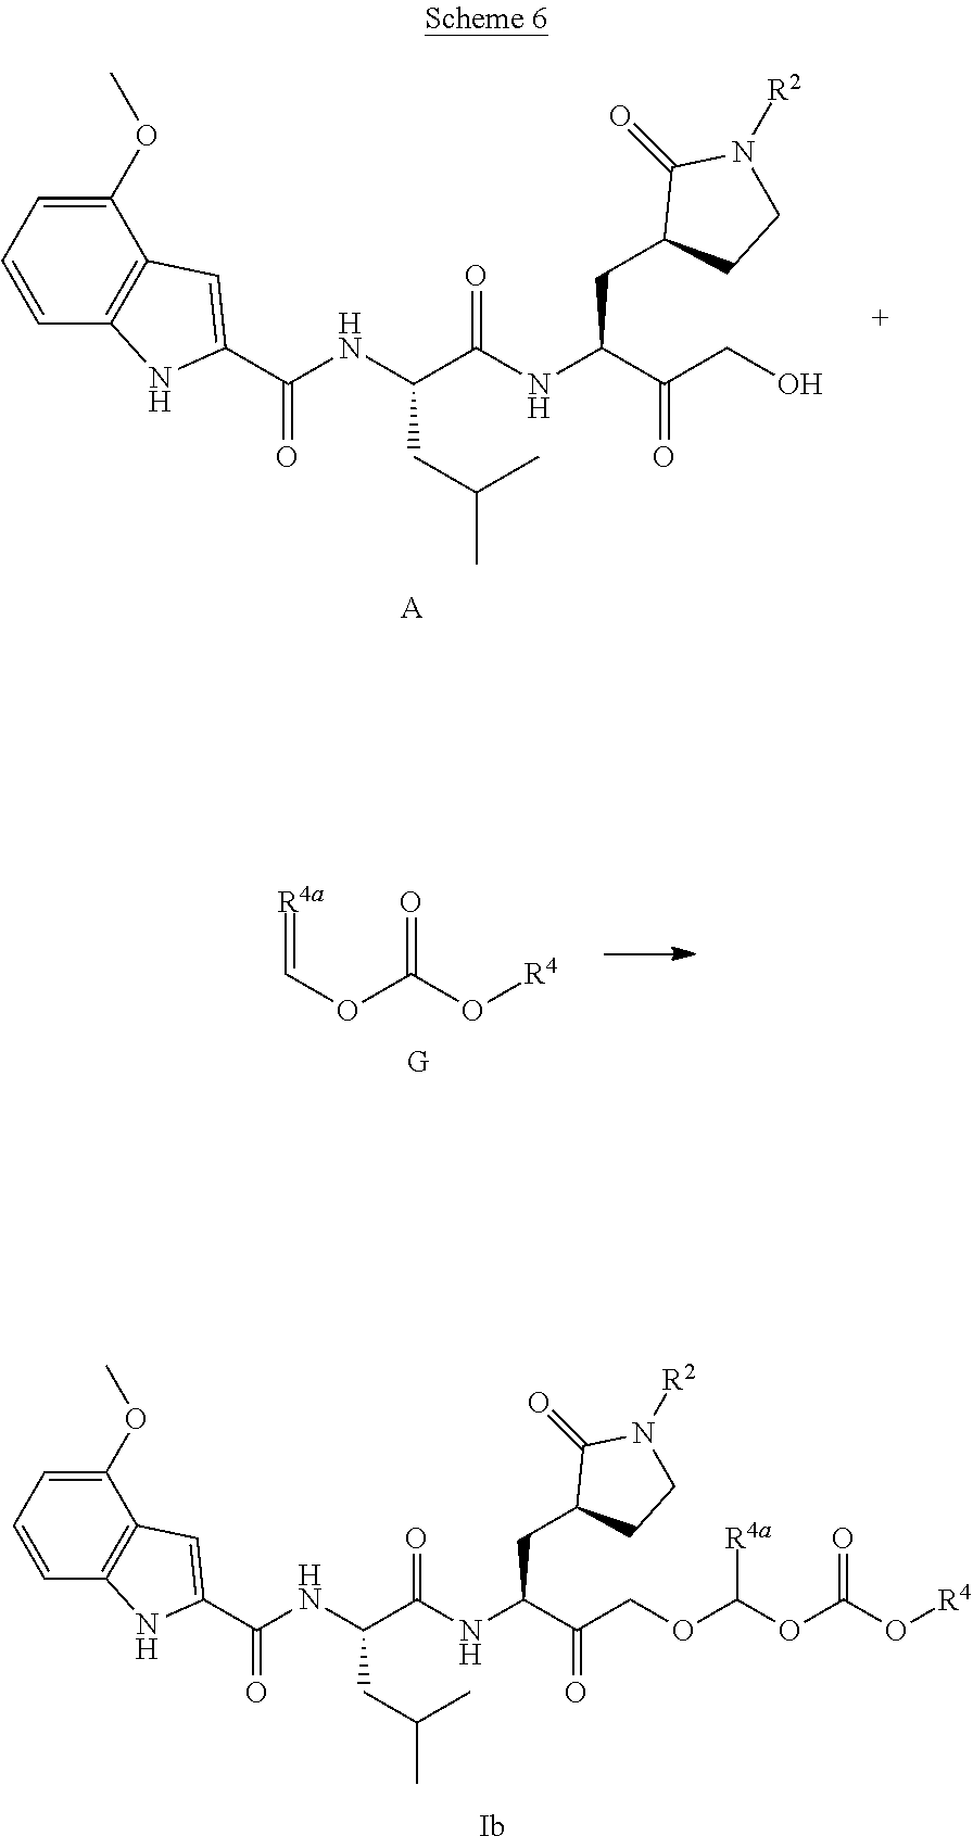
C1(OC)=CC=CC2=C1C=C(C(NC(C(NC(C(CO)=O)CC1CCN([R2])C1=O)=O)CC(C)C)=O)N2.[A].[Ib].C1(OC)=CC=CC2=C1C=C(C(NC(C(NC(C(COC([R4a])OC(=O)O[R4])=O)CC1CCN([R2])C1=O)=O)CC(C)C)=O)N2.[G].O(C(=O)O[R4])C=[R4a]
